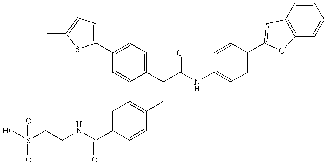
OS(CCNC(C1=CC=C(CC(C(NC2=CC=C(C3=CC4=C(C=CC=C4)O3)C=C2)=O)C2=CC=C(C3=CC=C(C)S3)C=C2)C=C1)=O)(=O)=O
